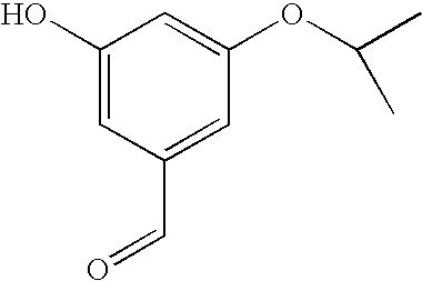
C1(O)=CC(C=O)=CC(OC(C)C)=C1
